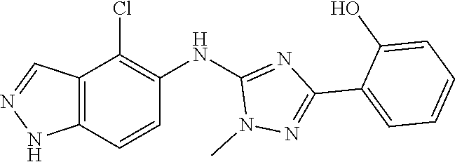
N1(C)N=C(C2=CC=CC=C2O)N=C1NC1=C(Cl)C2=C(NN=C2)C=C1
